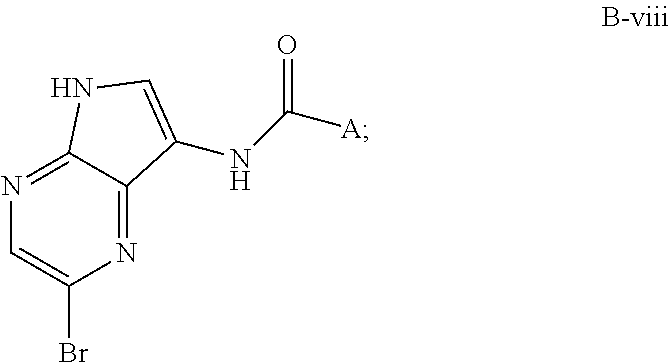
N1=C2C(=NC(Br)=C1)C(NC([A])=O)=CN2
